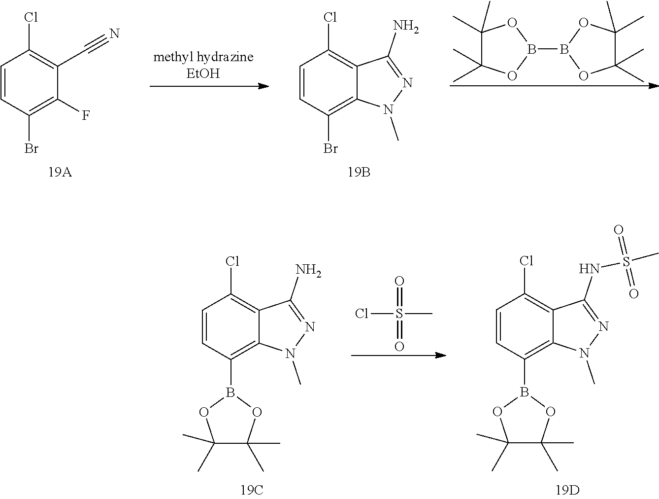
C1=CC(Br)=C(F)C(C#N)=C1Cl.C1=CC(Br)=C2C(=C1Cl)C(N)=NN2C.B1(B2OC(C)(C)C(C)(C)O2)OC(C)(C)C(C)(C)O1.C1=CC(B2OC(C)(C)C(C)(C)O2)=C2C(=C1Cl)C(N)=NN2C.ClS(C)(=O)=O.C1=CC(B2OC(C)(C)C(C)(C)O2)=C2C(=C1Cl)C(NS(C)(=O)=O)=NN2C
